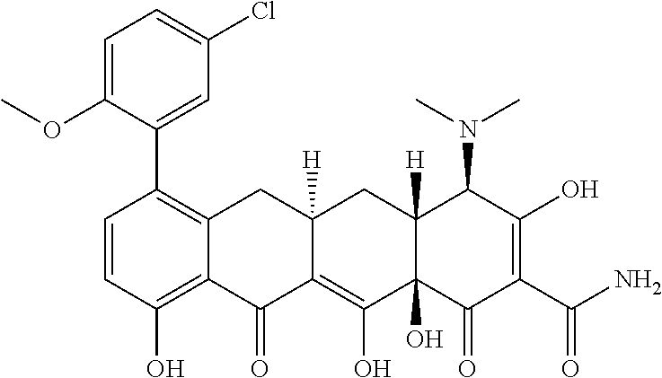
C1=CC(O)=C2C(=C1C1=CC(Cl)=CC=C1OC)CC1([H])C(=C(O)C3(O)C([H])(C1)C(N(C)C)C(O)=C(C(N)=O)C3=O)C2=O
